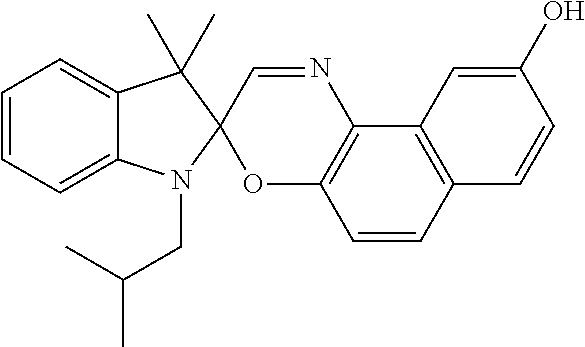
C1=CC2=C(C3=C1OC1(C=N3)N(CC(C)C)C3=CC=CC=C3C1(C)C)C=C(O)C=C2
